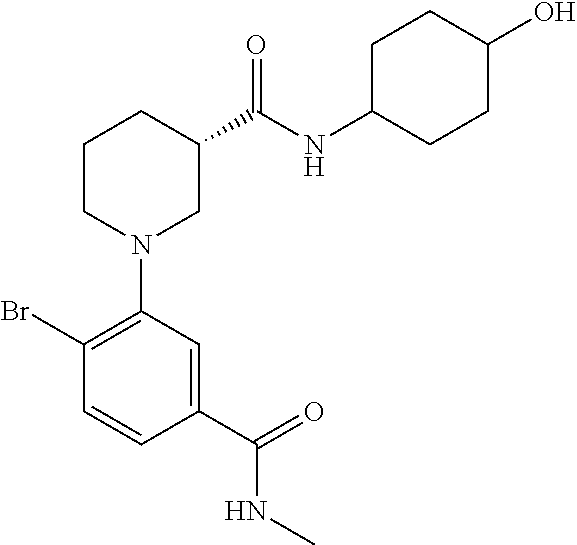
C1(C(=O)NC)=CC(N2CC(C(NC3CCC(O)CC3)=O)CCC2)=C(Br)C=C1
